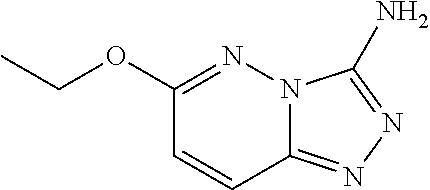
C1=CC2=NN=C(N)N2N=C1OCC
